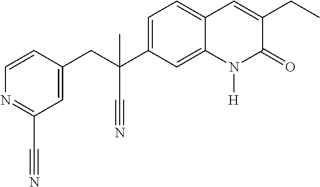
C(C1=CC(C#N)=NC=C1)C(C1=CC=C2C(=C1)N([H])C(=O)C(CC)=C2)(C)C#N
